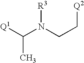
C(N(CC[Q2])[R3])([Q1])C
